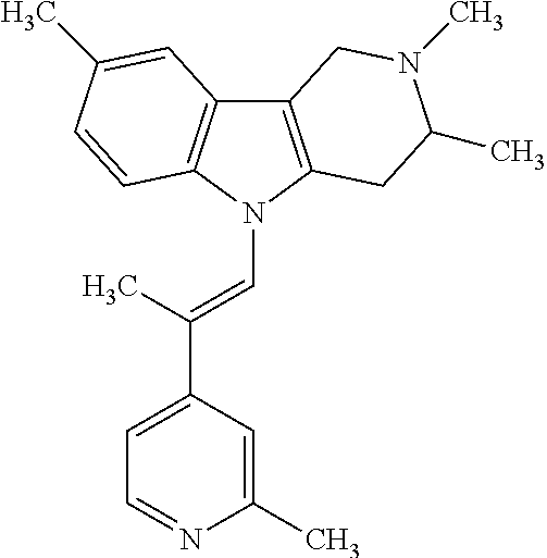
C12=C(N(C=C(C3=CC=NC(C)=C3)C)C3=C1C=C(C)C=C3)CC(C)N(C)C2
